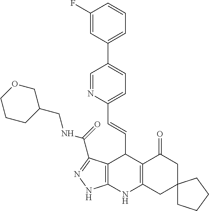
C1(F)=CC(C2=CC=C(C=CC3C4=C(NC5=C3C(=O)CC3(C5)CCCC3)NN=C4C(NCC3COCCC3)=O)N=C2)=CC=C1
